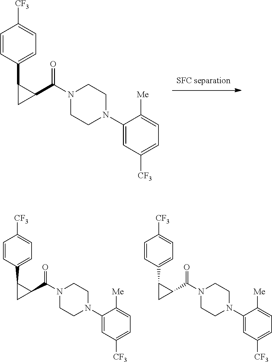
C1=CC(C2C(C(N3CCN(C4=CC([CF3])=CC=C4[Me])CC3)=O)C2)=CC=C1[CF3].C1=CC(C2C(C(N3CCN(C4=CC([CF3])=CC=C4[Me])CC3)=O)C2)=CC=C1[CF3].C1=CC(C2C(C(N3CCN(C4=CC([CF3])=CC=C4[Me])CC3)=O)C2)=CC=C1[CF3]
